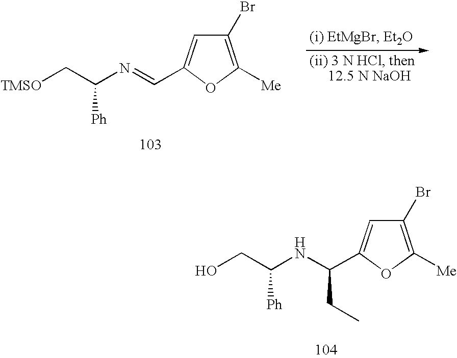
C1(Br)=C([Me])OC(C(NC(CO)[Ph])CC)=C1.C1(Br)=C([Me])OC(C=NC(C[TMSO])[Ph])=C1
